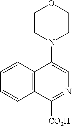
C1=CC2=C(C=C1)C(N1CCOCC1)=CN=C2[CO2H]
